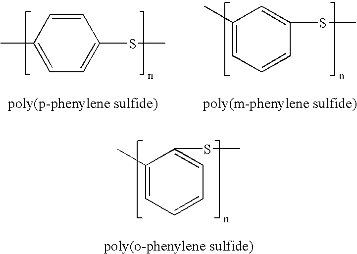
C1=CC(C)=CC=C1SC.C1(SC)=CC(C)=CC=C1.C1=C(SC)C(C)=CC=C1
